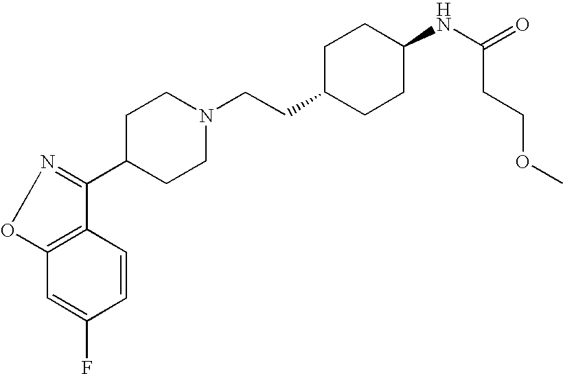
C12=C(C=CC(F)=C1)C(C1CCN(CCC3CCC(NC(=O)CCOC)CC3)CC1)=NO2
